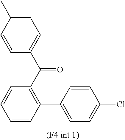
C1=C(C)C=CC(C(C2=C(C3=CC=C(Cl)C=C3)C=CC=C2)=O)=C1
